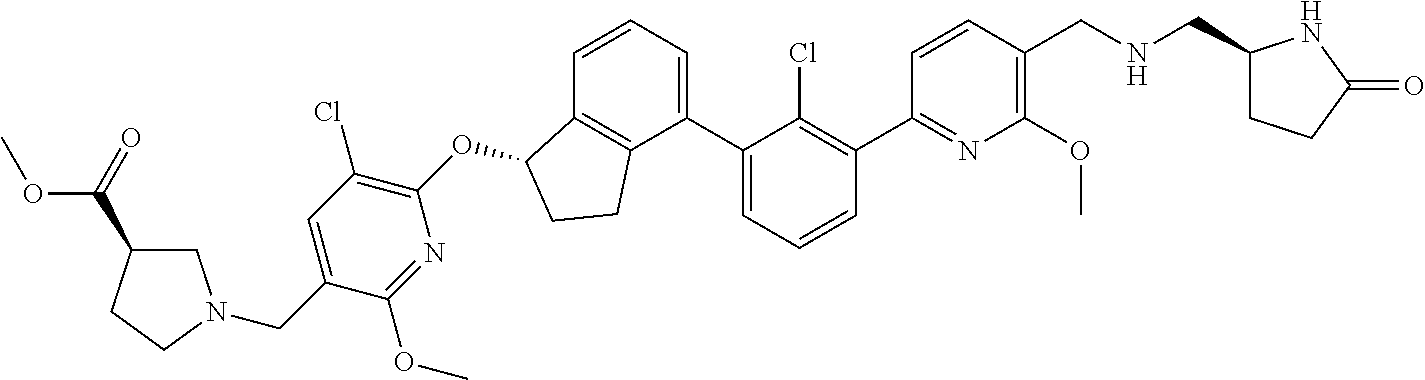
O(C1C2=C(C(C3=CC=CC(C4=NC(OC)=C(CNCC5CCC(=O)N5)C=C4)=C3Cl)=CC=C2)CC1)C1=C(Cl)C=C(CN2CC(C(OC)=O)CC2)C(OC)=N1
